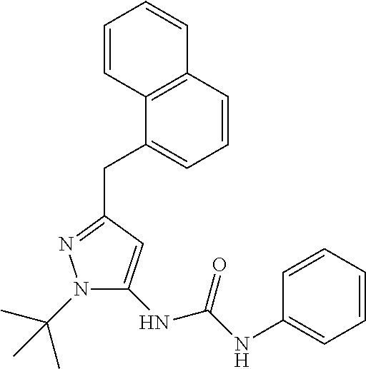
C1=CC2=C(C=C1)C=CC=C2CC1=NN(C(C)(C)C)C(NC(NC2=CC=CC=C2)=O)=C1
